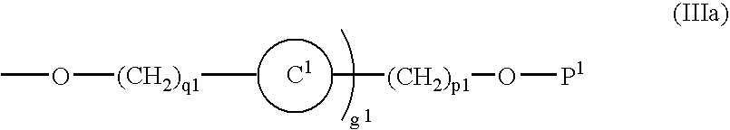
[C1].C[(CH2)p1]O[P1].C[(CH2)q1]OC
